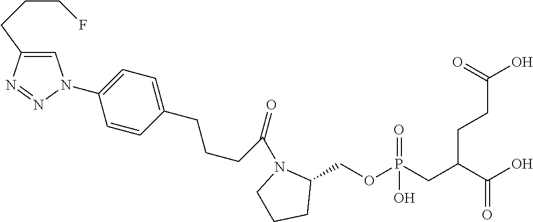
OC(C(CP(OCC1N(C(CCCC2=CC=C(N3C=C(CCCF)N=N3)C=C2)=O)CCC1)(=O)O)CCC(O)=O)=O
